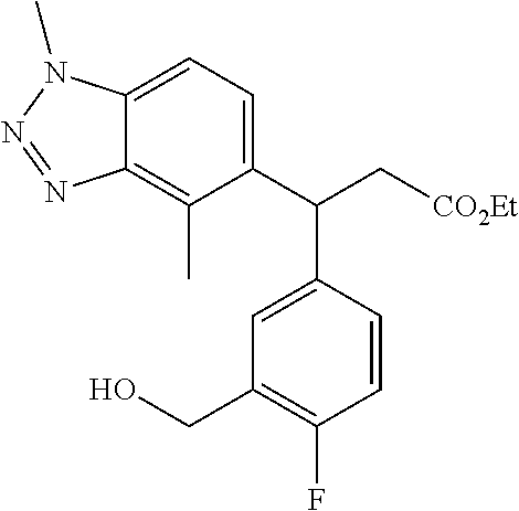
C12=CC=C(C(C[CO2Et])C3=CC(CO)=C(F)C=C3)C(C)=C1N=NN2C
